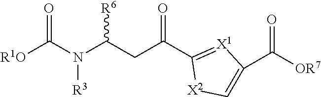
[R1O]C(N(C(CC(C1=[X1]C(C([OR7])=O)=C[X2]1)=O)[R6])[R3])=O
